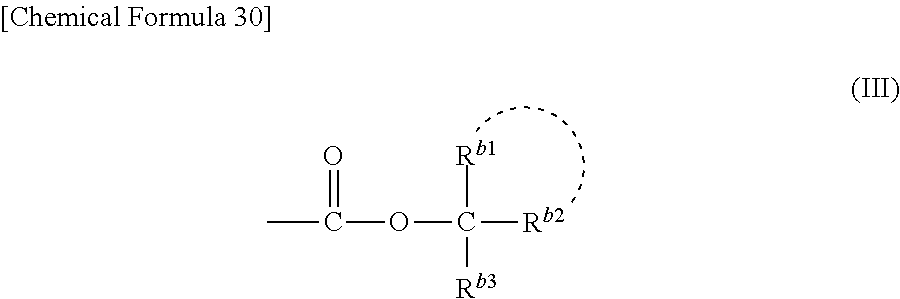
CC(OC([Rb2])([Rb1])[Rb3])=O
